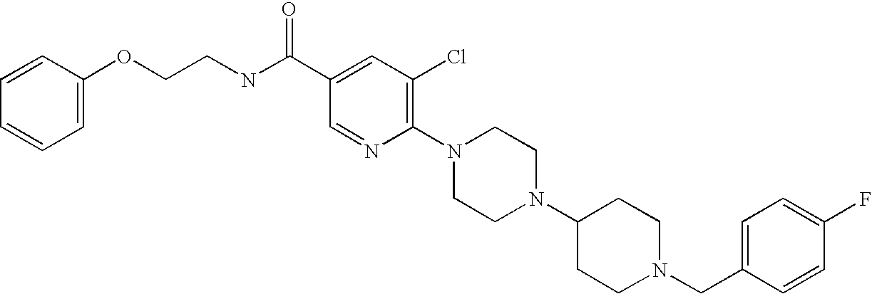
C(N1CCC(N2CCN(C3=C(Cl)C=C(C(NCCOC4=CC=CC=C4)=O)C=N3)CC2)CC1)C1=CC=C(F)C=C1
